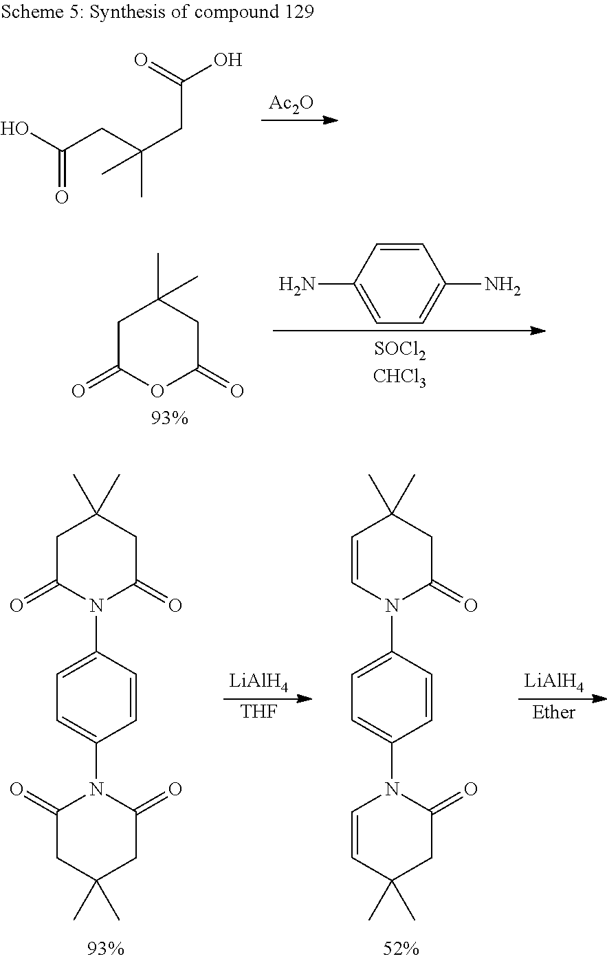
OC(CC(CC(=O)O)(C)C)=O.[Ac2O].C1C(=O)OC(=O)CC1(C)C.C1=CC(N)=CC=C1N.C1C(=O)N(C2=CC=C(N3C(=O)CC(C)(C)CC3=O)C=C2)C(=O)CC1(C)C.[LiAlH4].[THF].C1=CN(C2=CC=C(N3C=CC(C)(C)CC3=O)C=C2)C(=O)CC1(C)C.[LiAlH4].[Ether]
